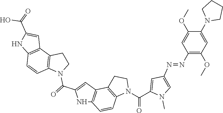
N1C2=C(C=C1C(=O)N1CCC3=C1C=CC1=C3C=C(C(=O)O)N1)C1=C(C=C2)N(C(C2=CC(N=NC3=C(OC)C=C(N4CCCC4)C(OC)=C3)=CN2C)=O)CC1
